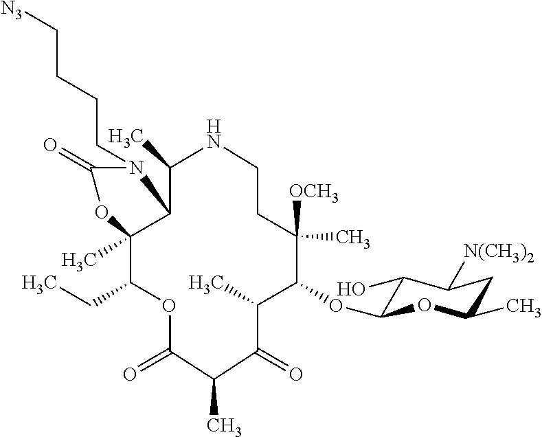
C(CCCN1C(=O)OC2(C)C(CC)OC(=O)C(C)C(=O)C(C)C(OC3C(O)C([N(CH3)2])CC(C)O3)C([OCH3])(C)CCNC(C)C12)[N3]
